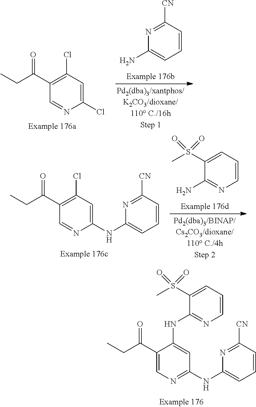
O=C(C1=CN=C(NC2=CC=CC([CN])=N2)C=C1NC1=NC=CC=C1S(C)(=O)=O)CC.O=C(C1=C(Cl)C=C(Cl)N=C1)CC.[CN]C1=NC(N)=CC=C1.O=C(C1=C(Cl)C=C(NC2=CC=CC([CN])=N2)N=C1)CC.C1(S(C)(=O)=O)=CC=CN=C1N
